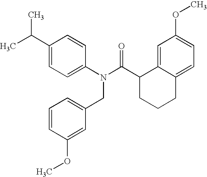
C1(C(C)C)=CC=C(N(C(C2CCCC3=CC=C(OC)C=C23)=O)CC2=CC=CC(OC)=C2)C=C1
